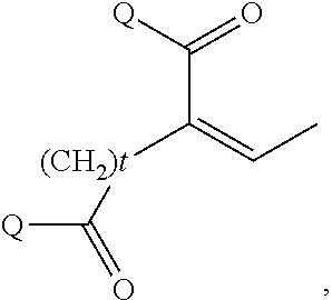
[Q]C(=O)C(=CC)[(CH2)t]C([Q])=O
